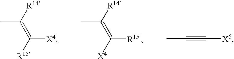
CC([R14])=C([R15])[X4].CC([R14])=C([X4])[R15].CC#C[X5]
